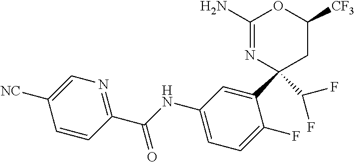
C1(N)=NC(C2=CC(NC(C3=NC=C([NC])C=C3)=O)=CC=C2F)(C(F)F)CC([CF3])O1
